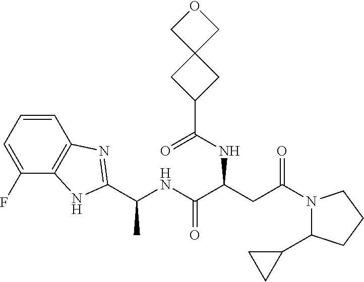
C1=CC2=C(C(F)=C1)NC(C(NC(C(CC(N1C(C3CC3)CCC1)=O)NC(C1CC3(C1)COC3)=O)=O)C)=N2
